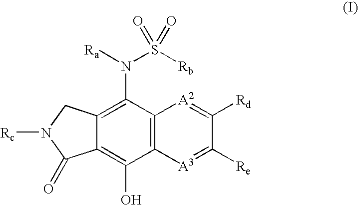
C1(N([Ra])S([Rb])(=O)=O)=C2C(=C(O)C3=C1[A2]=C([Rd])C([Re])=[A3]3)C(=O)N([Rc])C2
